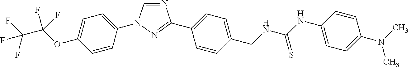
C1=C(N2C=NC(C3=CC=C(CNC(NC4=CC=C(N(C)C)C=C4)=S)C=C3)=N2)C=CC(OC(C(F)(F)F)(F)F)=C1
